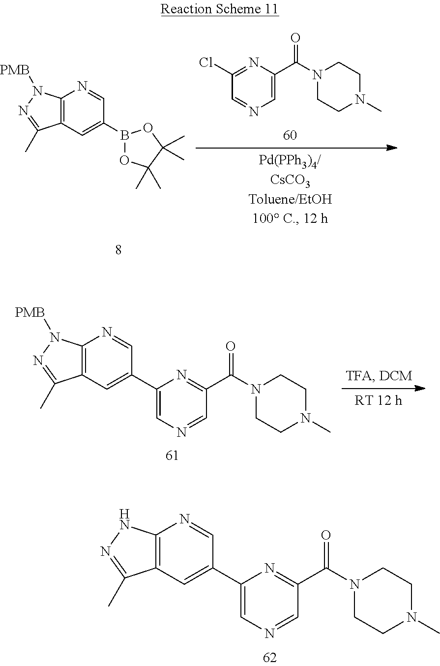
C12=C(C=C(C3=CN=CC(C(N4CCN(C)CC4)=O)=N3)C=N1)C(C)=NN2.C12=C(C=C(B3OC(C)(C)C(C)(C)O3)C=N1)C(C)=NN2[PMB].C1(Cl)=NC(C(N2CCN(C)CC2)=O)=CN=C1.C12=C(C=C(C3=CN=CC(C(N4CCN(C)CC4)=O)=N3)C=N1)C(C)=NN2[PMB]
